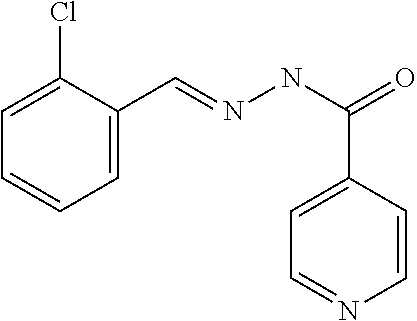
C1=C(Cl)C(C=NNC(C2=CC=NC=C2)=O)=CC=C1
